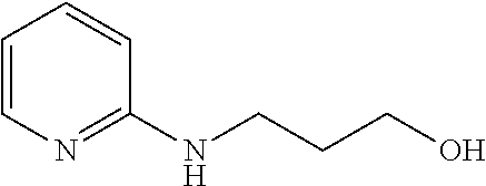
C1=CN=C(NCCCO)C=C1
